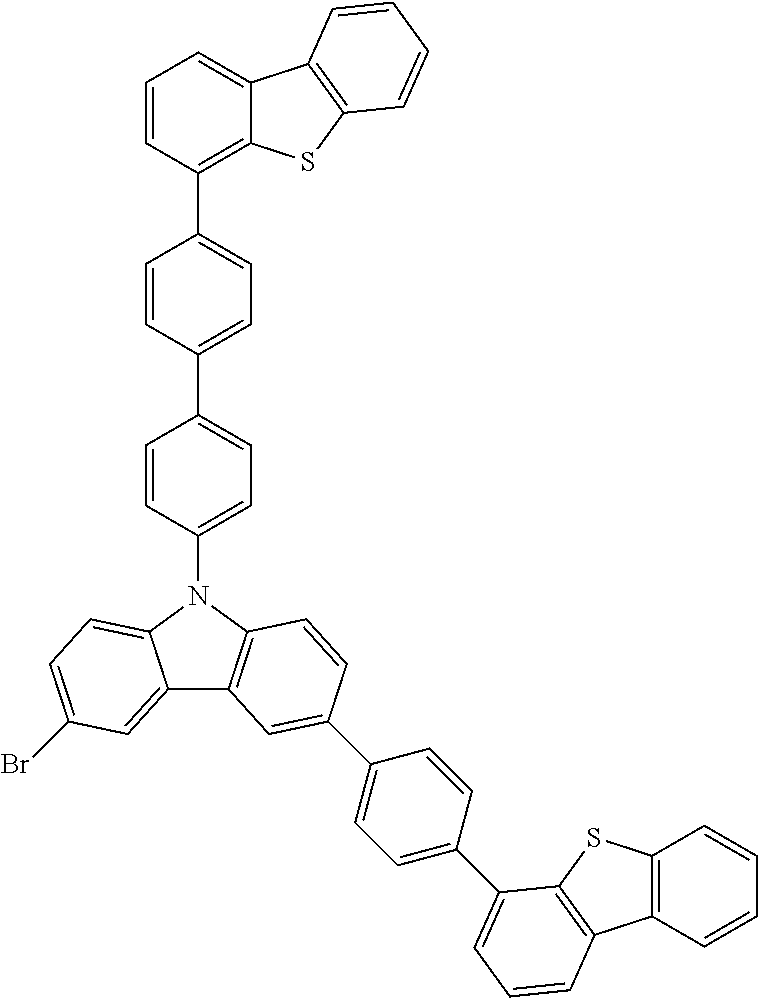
C12=CC(Br)=CC=C1N(C1=CC=C(C3=CC=C(C4=C5C(=CC=C4)C4=C(S5)C=CC=C4)C=C3)C=C1)C1=C2C=C(C2=CC=C(C3=CC=CC4=C3SC3=C4C=CC=C3)C=C2)C=C1
